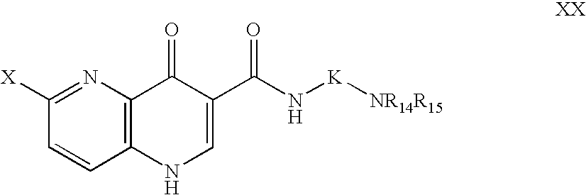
C1=CC2=C(N=C1[X])C(=O)C(C(N[K][NR14R15])=O)=CN2
